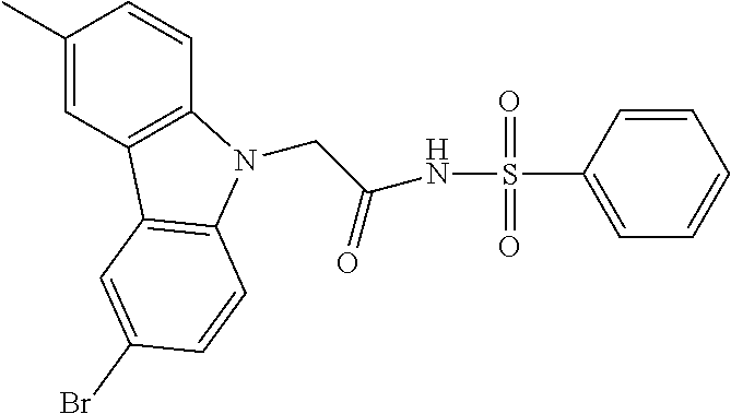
C1=CC(S(=O)(=O)NC(CN2C3=C(C=C(C)C=C3)C3=C2C=CC(Br)=C3)=O)=CC=C1
